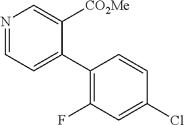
N1=CC=C(C2=C(F)C=C(Cl)C=C2)C([CO2Me])=C1
